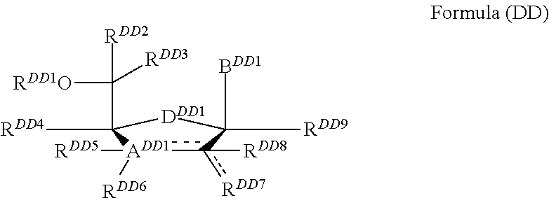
[RDD9]C1([BDD1])[DDD1]C([RDD4])(C([RDD1O])([RDD3])[RDD2])[ADD1]([RDD6])([RDD5])c1([RDD8])[RDD7]
